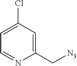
C1=C(Cl)C=C(C[N3])N=C1
